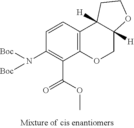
N(C1=C(C(OC)=O)C2=C(C=C1)C1([H])C([H])(CO2)OCC1)([Boc])[Boc]
